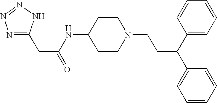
C1(CC(NC2CCN(CCC(C3=CC=CC=C3)C3=CC=CC=C3)CC2)=O)=NN=NN1
